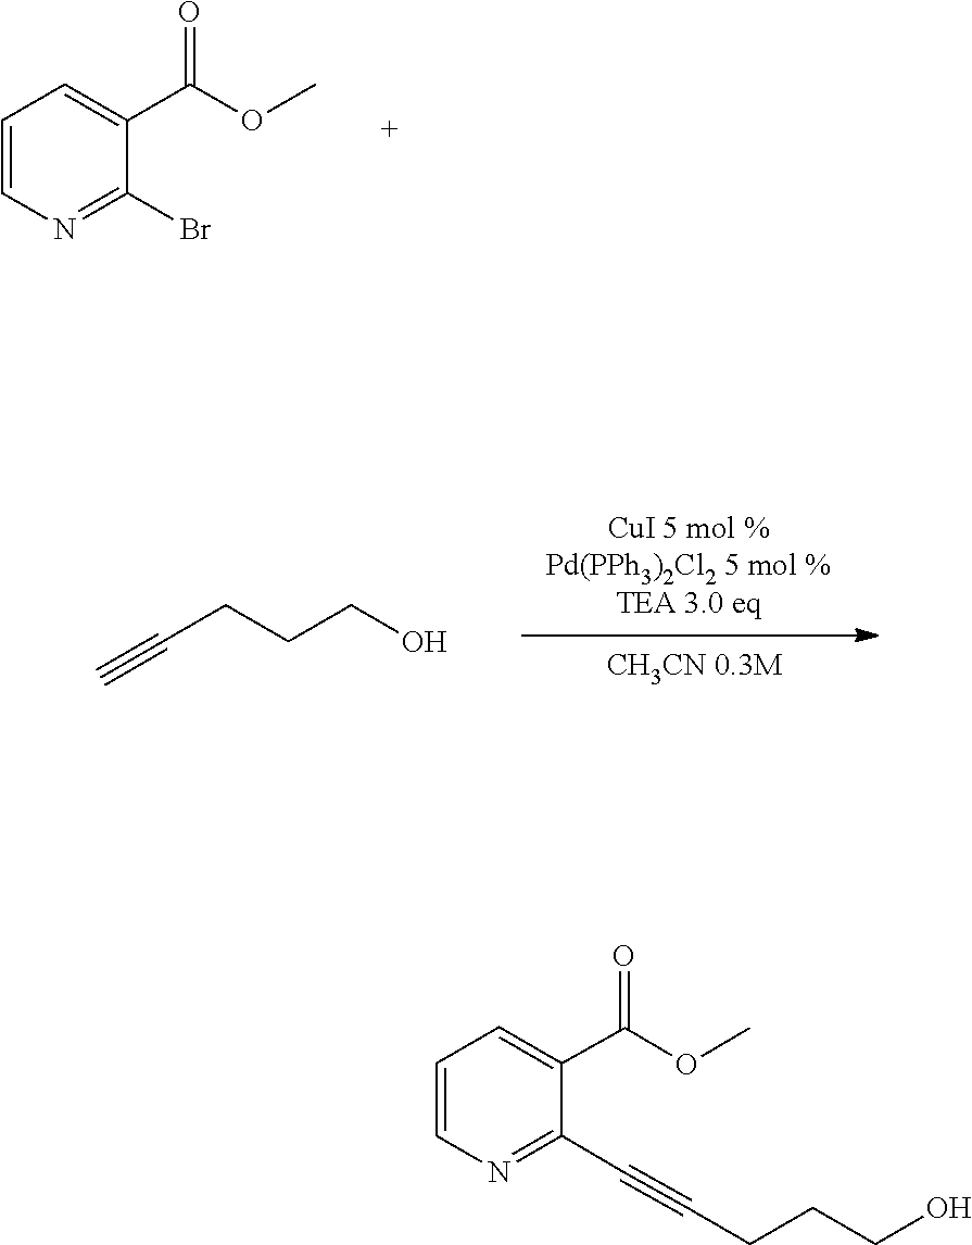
C1=CN=C(Br)C(C(OC)=O)=C1.C(CCCO)#C.C1=C(C(=O)OC)C(C#CCCCO)=NC=C1
